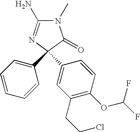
N1(C)C(N)=NC(C2=CC(CCCl)=C(OC(F)F)C=C2)(C2=CC=CC=C2)C1=O
